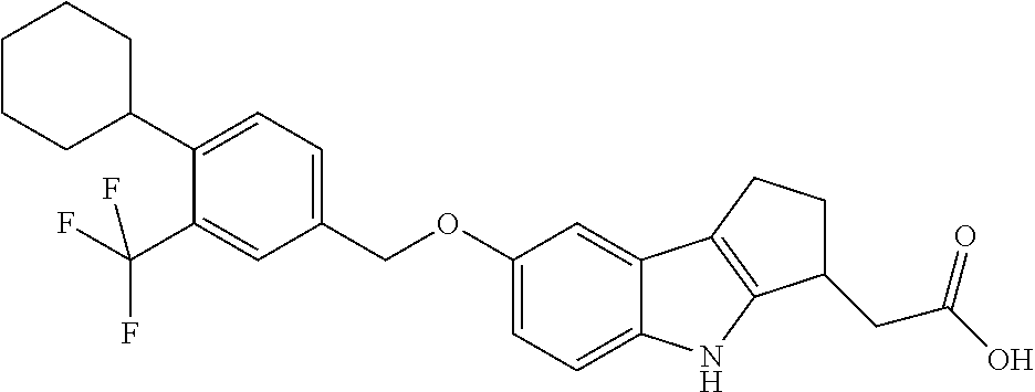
C1=C(C2CCCCC2)C(C(F)(F)F)=CC(COC2=CC=C3C(=C2)C2=C(N3)C(CC(O)=O)CC2)=C1
